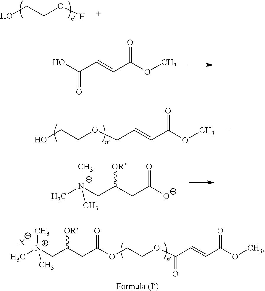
OCCO[H].O=C(O)C=CC(OC)=O.OCCOCC=CC(OC)=O.C[N+](CC(CC([O-])=O)[OR])(C)C.C[N+](CC(CC(OCCOC(C=CC(OC)=O)=O)=O)[OR])(C)C.[X]
